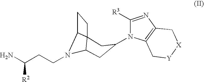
C1([R3])=NC2=C(N1C1CC3N(CCC(N)[R2])C4C3(CC4)C1)C[Y][X]C2
